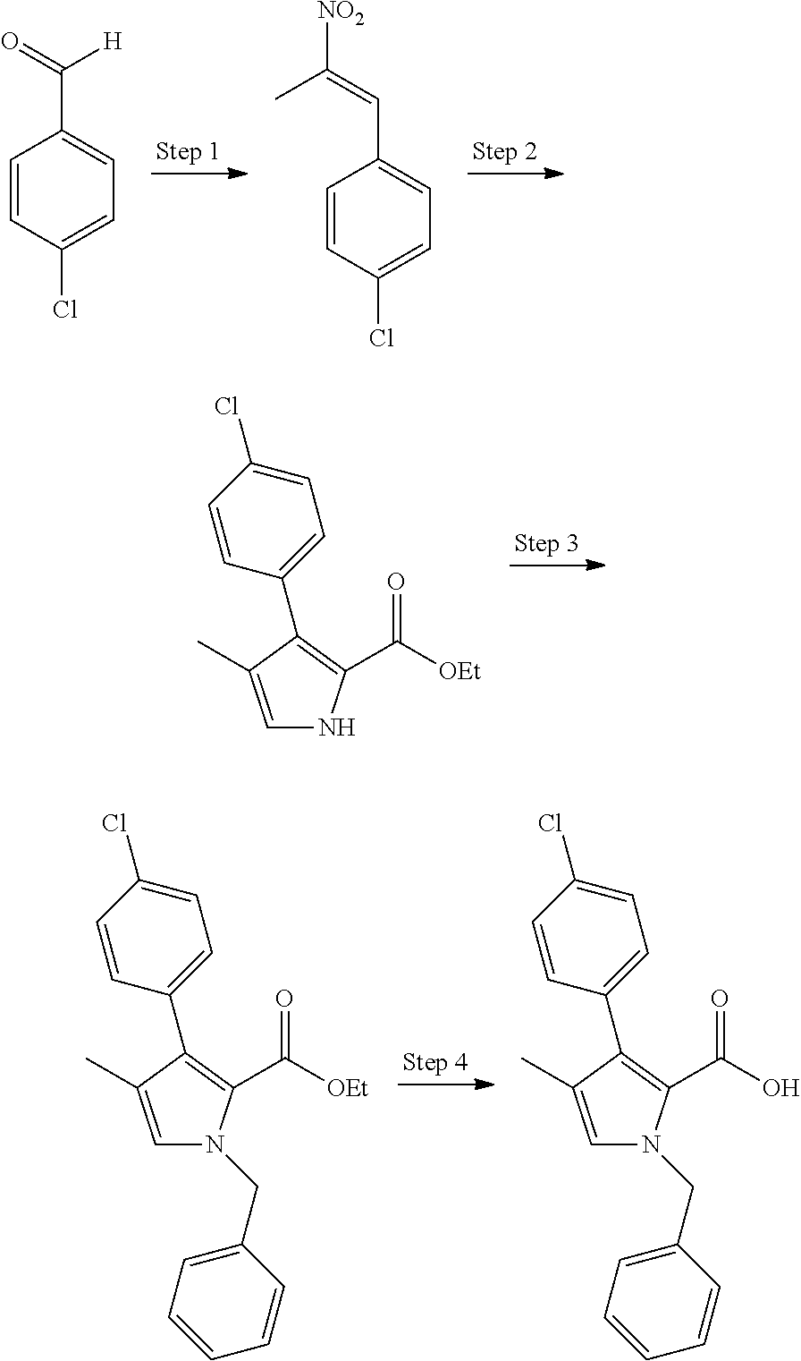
C1=CC(Cl)=CC=C1C(=O)[H].C1=CC(Cl)=CC=C1C=C([NO2])C.C1=C(C)C(C2=CC=C(Cl)C=C2)=C(C([OEt])=O)N1.C1=C(C)C(C2=CC=C(Cl)C=C2)=C(C([OEt])=O)N1CC1=CC=CC=C1.C1=C(C)C(C2=CC=C(Cl)C=C2)=C(C(O)=O)N1CC1=CC=CC=C1
